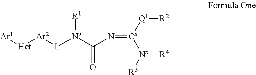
[Ar1][Het][Ar2][L][NY](C(N=[Cx]([Q1][R2])[Nx]([R4])[R3])=O)[R1]
